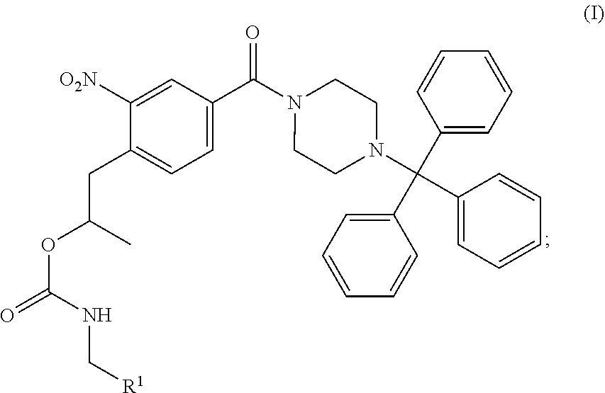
C1(C(N2CCN(C(C3=CC=CC=C3)(C3=CC=CC=C3)C3=CC=CC=C3)CC2)=O)=CC=C(CC(OC(=O)NC[R1])C)C([O2N])=C1
